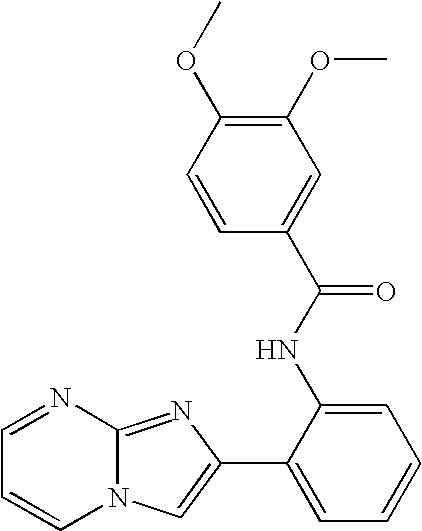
C1(OC)=C(OC)C=CC(C(NC2=CC=CC=C2C2=CN3C=CC=NC3=N2)=O)=C1
